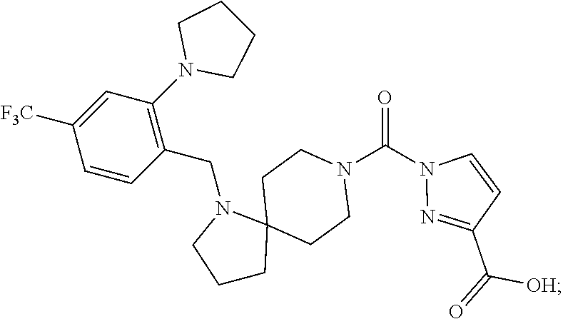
C(N1CCCC12CCN(C(=O)N1N=C(C([OH])=O)C=C1)CC2)C1=C(N2CCCC2)C=C([F3C])C=C1
